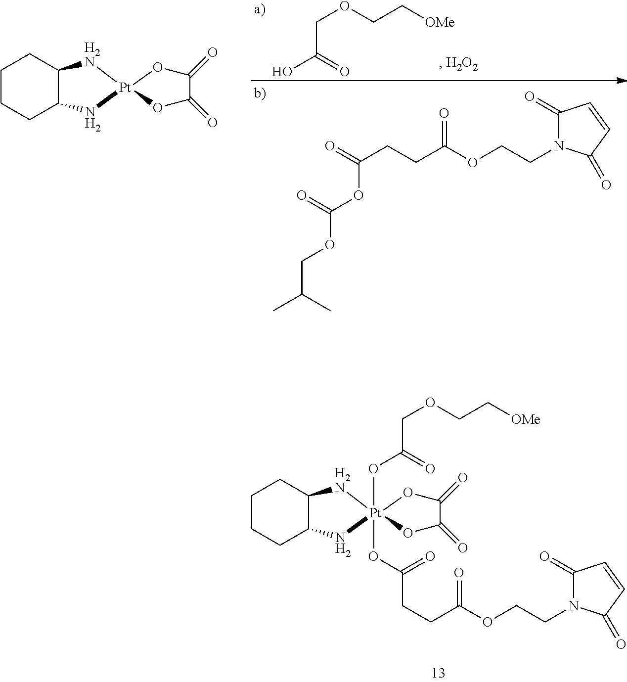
C(OCC[OMe])C(O)=O.C(CCC(OCCN1C(=O)C=CC1=O)=O)(=O)OC(OCC(C)C)=O.C1CCC2C(C1)[H2N][Pt]1(N2)OC(=O)C(=O)O1.C1CCC2C(C1)[H2N][Pt]1(OC(=O)CCC(OCCN3C(=O)C=CC3=O)=O)(OC(COCC[OMe])=O)(N2)OC(=O)C(=O)O1
